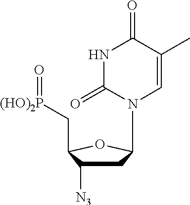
C1C([N3])C(C[P(OH)2]=O)OC1N1C=C(C)C(=O)NC1=O
